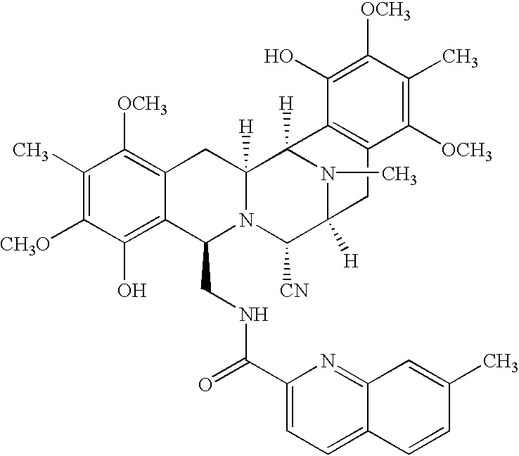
C1(C)=C([CH3O])C(O)=C2C(=C1[OCH3])CC1([H])N(C2CNC(C2=CC=C3C(=N2)C=C(C)C=C3)=O)C([CN])C2([H])N(C)C1([H])C1=C(C2)C([OCH3])=C(C)C([OCH3])=C1O
